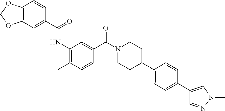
C1(C(=O)NC2=C(C)C=CC(C(N3CCC(C4=CC=C(C5=CN(C)N=C5)C=C4)CC3)=O)=C2)=CC2=C(C=C1)OCO2
